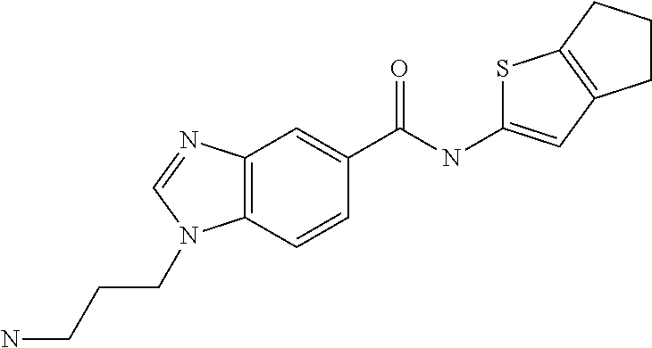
C12=C(C=CC(C(NC3=CC4=C(S3)CCC4)=O)=C1)N(CCCN)C=N2
